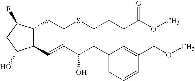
C1(C=CC(CC2=CC=CC(COC)=C2)O)C(CCSCCCC(OC)=O)C(F)CC1O
